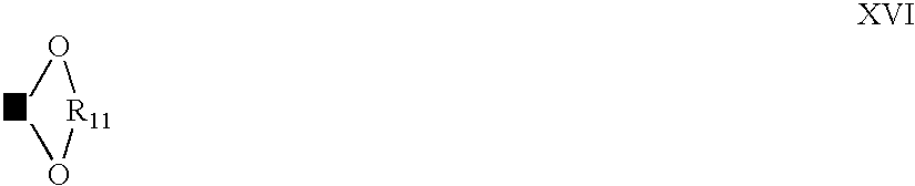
[i]1O[R11]O1
